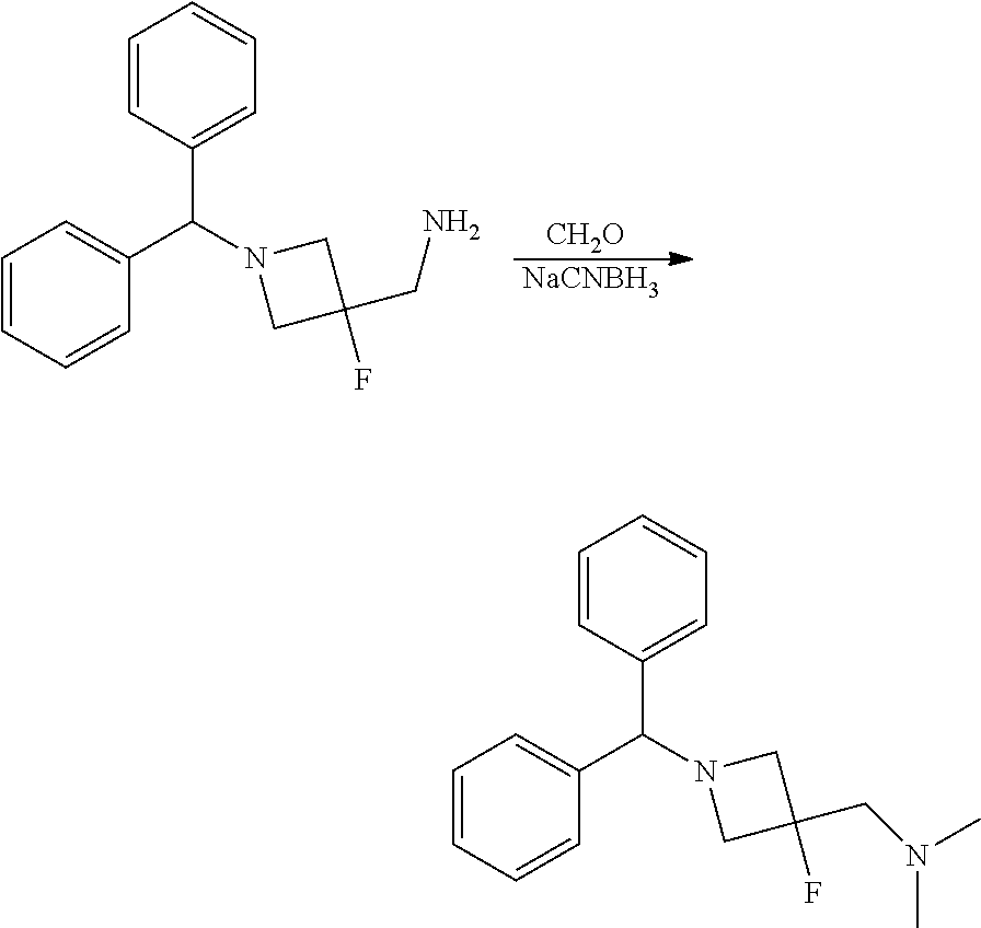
[CH2O].[NaCNBH3].C1C(F)(CN)CN1C(C1=CC=CC=C1)C1=CC=CC=C1.C1C(F)(CN(C)C)CN1C(C1=CC=CC=C1)C1=CC=CC=C1
